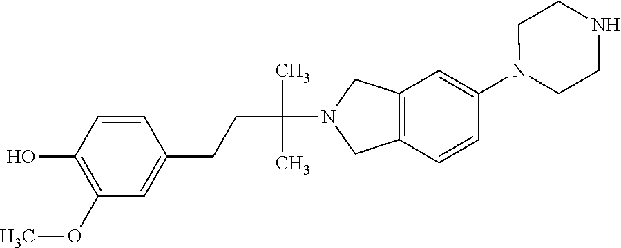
C1=CC(O)=C(OC)C=C1CCC(N1CC2=C(C1)C=C(N1CCNCC1)C=C2)(C)C
